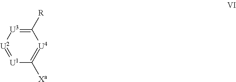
C1([R])=[U3][U2]=[U1]C([Xa])=[U4]1
